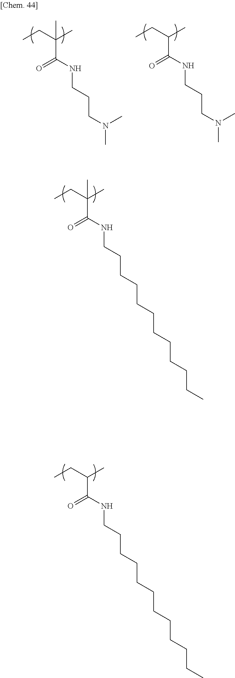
C(C(C(NCCCCCCCCCCCC)=O)(C)C)C.C(C(C(NCCCCCCCCCCCC)=O)C)C.C(C(C(NCCCN(C)C)=O)(C)C)C.C(C(C(NCCCN(C)C)=O)C)C
